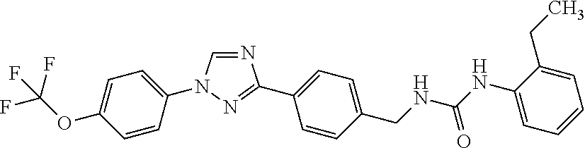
N1=CN(C2=CC=C(OC(F)(F)F)C=C2)N=C1C1=CC=C(CNC(NC2=CC=CC=C2CC)=O)C=C1
